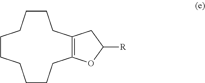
C1CCCCCCCCC2=C(C1)CC([R])O2
